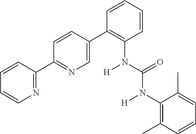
C1=C(C2=C(N(C(=O)N(C3=C(C)C=CC=C3C)[H])[H])C=CC=C2)C=CC(C2=NC=CC=C2)=N1
